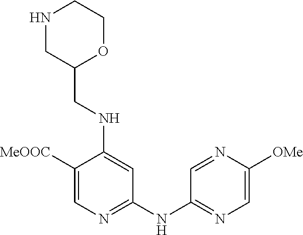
C1([MeOOC])=CN=C(NC2=NC=C([OMe])N=C2)C=C1NCC1OCCNC1
